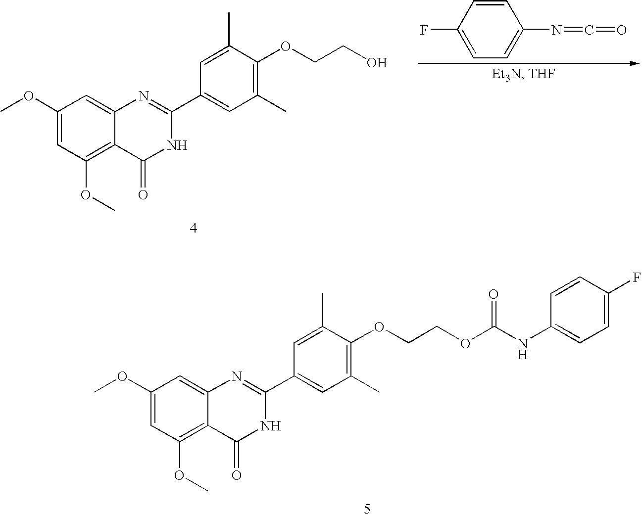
C1(OC)=CC(OC)=C2C(=C1)N=C(C1=CC(C)=C(OCCO)C(C)=C1)NC2=O.C1=C(F)C=CC(N=C=O)=C1.C1(OC)=CC(OC)=C2C(=C1)N=C(C1=CC(C)=C(OCCOC(NC3=CC=C(F)C=C3)=O)C(C)=C1)NC2=O
